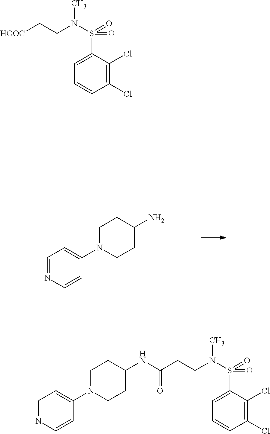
C1(Cl)=C(Cl)C(S(N(CC[HOOC])C)(=O)=O)=CC=C1.C1=NC=CC(N2CCC(N)CC2)=C1.C1=NC=CC(N2CCC(NC(CCN(S(C3=CC=CC(Cl)=C3Cl)(=O)=O)C)=O)CC2)=C1
